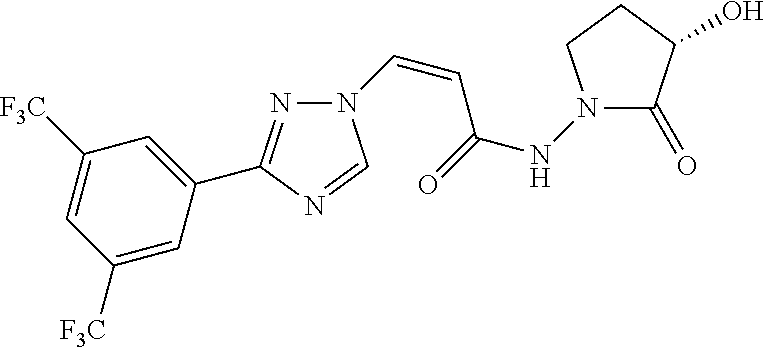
N1=C(C2=CC([F3C])=CC([F3C])=C2)N=CN1C=CC(NN1C(=O)C(O)CC1)=O
